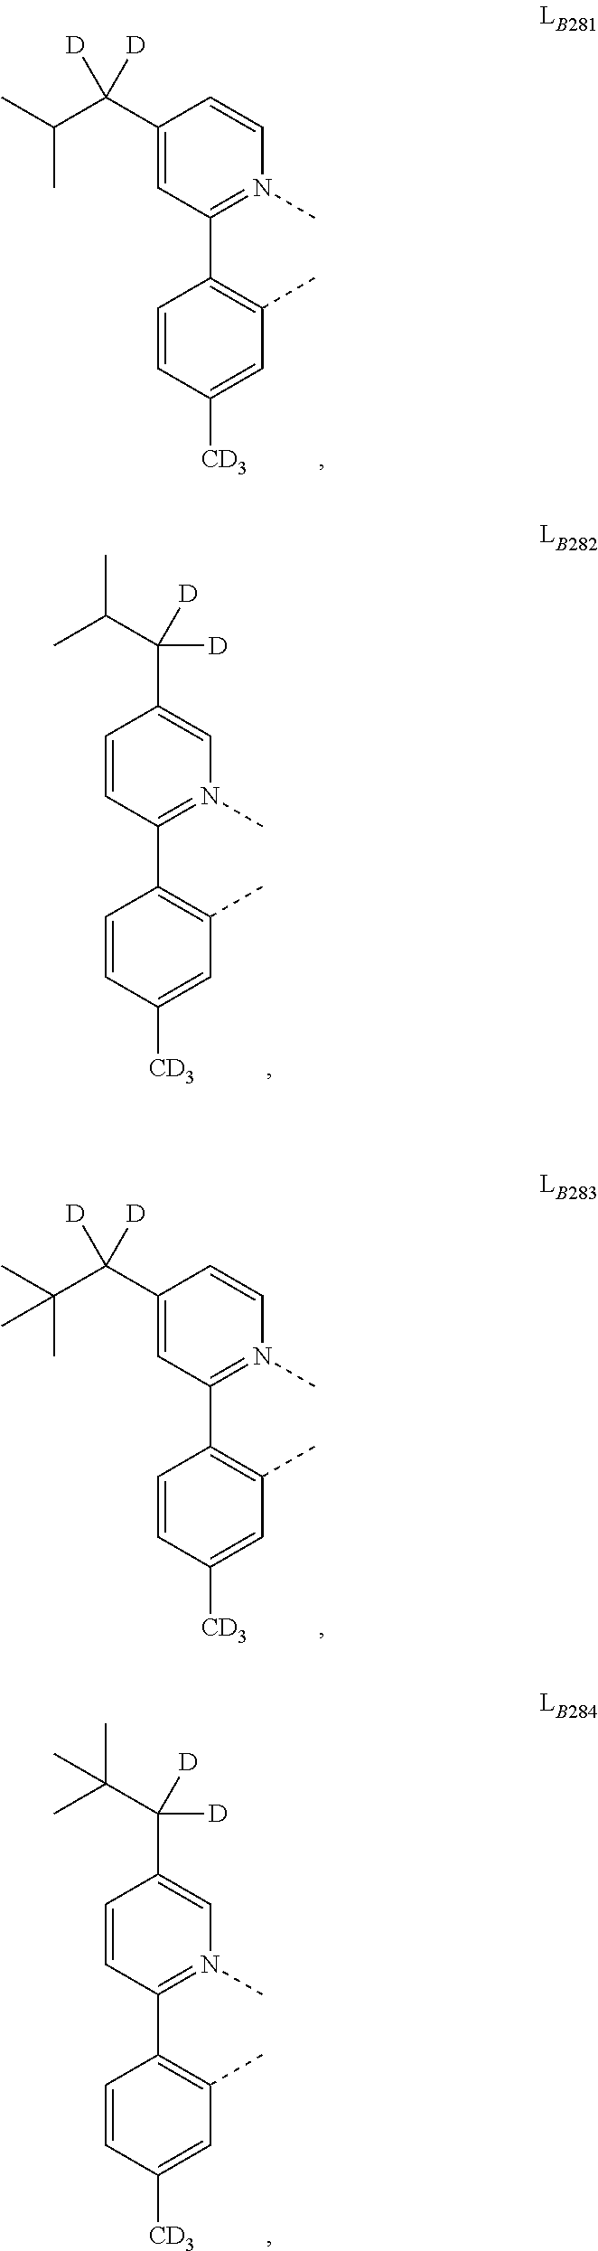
C1=C(C(C(C)C)([D])[D])C=CN(C)=C1C1=C(C)C=C([CD3])C=C1.C1=CC(C(C(C)C)([D])[D])=CN(C)=C1C1=C(C)C=C([CD3])C=C1.C1=C(C(C(C)(C)C)([D])[D])C=CN(C)=C1C1=C(C)C=C([CD3])C=C1.C1=CC(C(C(C)(C)C)([D])[D])=CN(C)=C1C1=C(C)C=C([CD3])C=C1
